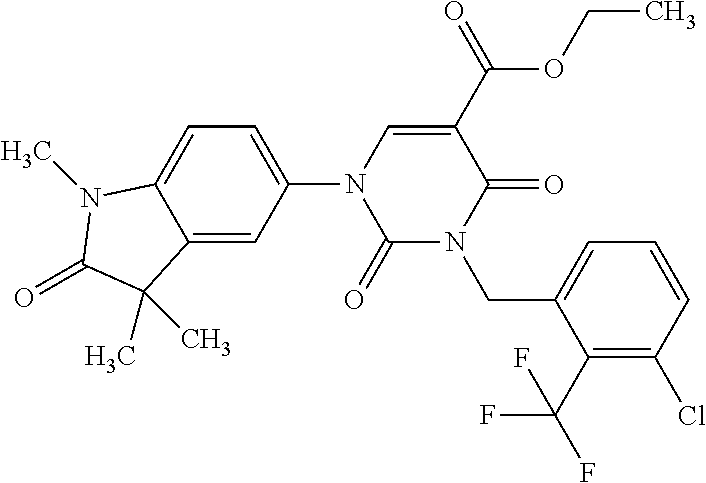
C1(=O)N(CC2=CC=CC(Cl)=C2C(F)(F)F)C(=O)C(C(OCC)=O)=CN1C1=CC=C2C(=C1)C(C)(C)C(=O)N2C
